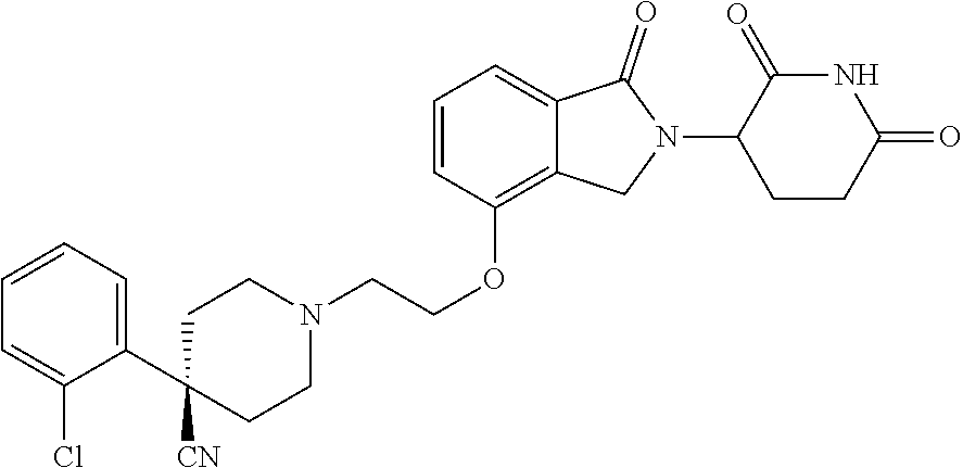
N1C(=O)C(N2C(=O)C3=CC=CC(OCCN4CCC(C5=CC=CC=C5Cl)([CN])CC4)=C3C2)CCC1=O
